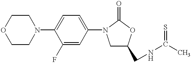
C1CN(C2=CC=C(N3CC(CNC(=S)C)OC3=O)C=C2F)CCO1
